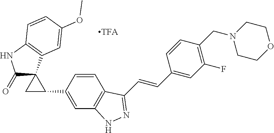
[TFA].C1(=O)C2(C3=C(N1)C=CC(OC)=C3)CC2C1=CC2=C(C=C1)C(C=CC1=CC(F)=C(CN3CCOCC3)C=C1)=NN2
